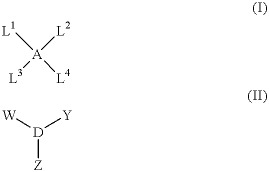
[A]([L2])([L4])([L1])[L3].[D]([Z])([W])[Y]
